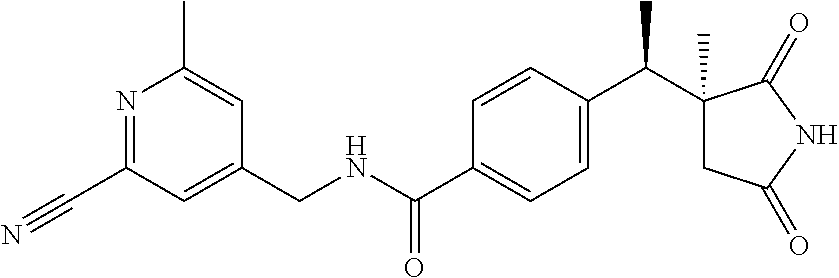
N1=C(C#N)C=C(CNC(C2=CC=C(C(C3(C)CC(=O)NC3=O)C)C=C2)=O)C=C1C
